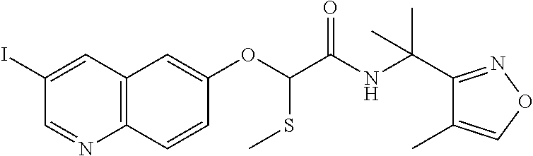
C1(I)=CC2=C(N=C1)C=CC(OC(SC)C(NC(C1=NOC=C1C)(C)C)=O)=C2
